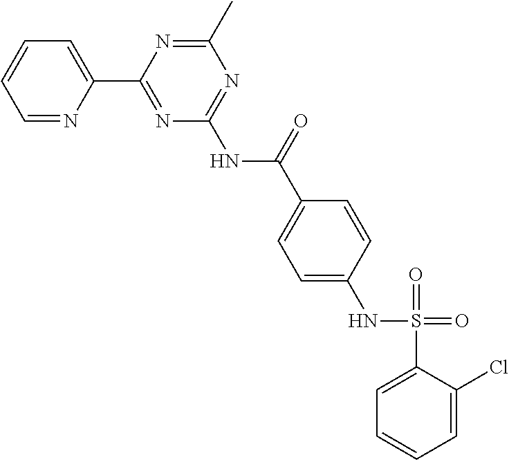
C1=NC(C2=NC(NC(C3=CC=C(NS(C4=CC=CC=C4Cl)(=O)=O)C=C3)=O)=NC(C)=N2)=CC=C1
